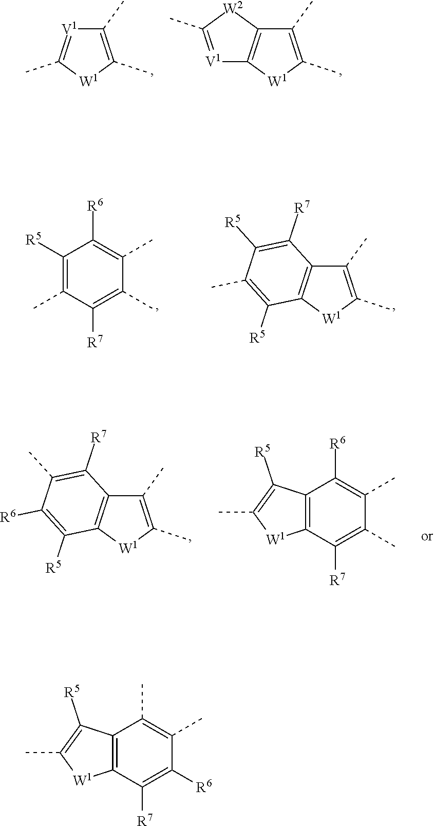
C1(C)=C(C)[W1]C2=C1[W2]C(C)=[V1]2.C1(C)=C(C)[W1]C(C)=[V1]1.C1([R5])=C(C)C([R7])=C(C)C(C)=C1[R6].C1(C)=C(C)[W1]C2=C1C([R7])=C([R5])C(C)=C2[R5].C1(C)=C(C)[W1]C2=C1C([R7])=C(C)C([R6])=C2[R5].C12=C(C([R7])=C(C)C(C)=C1[R6])[W1]C(C)=C2[R5].C12=C(C([R7])=C([R6])C(C)=C1C)[W1]C(C)=C2[R5]
